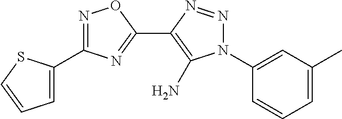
C1=C(C2=NOC(C3=C(N)N(C4=CC(C)=CC=C4)N=N3)=N2)SC=C1
